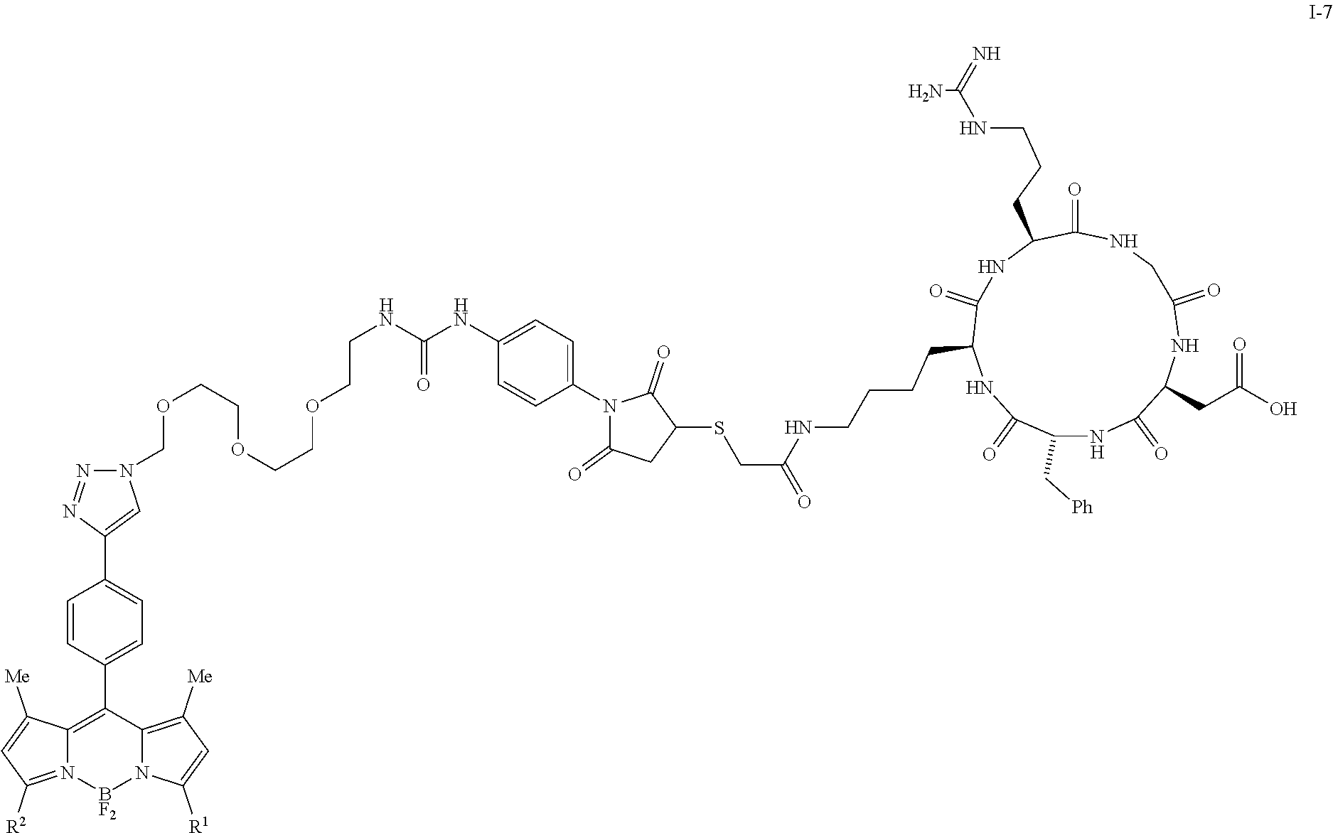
C1(C[Ph])NC(=O)C(CC(O)=O)NC(=O)CNC(=O)C(CCCNC(N)=N)NC(=O)C(CCCCNC(CSC2C(=O)N(C3=CC=C(NC(NCCOCCOCCOCN4N=NC(C5=CC=C(C6=C7N(=C([R2])C=C7[Me])[BF2]N7C6=C([Me])C=C7[R1])C=C5)=C4)=O)C=C3)C(=O)C2)=O)NC1=O
